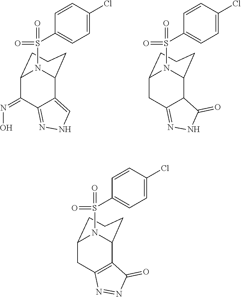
C12=CNN=C1C(=NO)C1CCCC2N1S(=O)(=O)C1=CC=C(Cl)C=C1.C12C3CCCC(CC1=NNC2=O)N3S(=O)(=O)C1=CC=C(Cl)C=C1.C12=C(CC3CCCC1N3S(=O)(=O)C1=CC=C(Cl)C=C1)N=NC2=O
